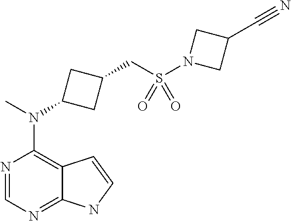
N1=CN=C2C(=C1N(C)C1CC(CS(N3CC(C#N)C3)(=O)=O)C1)C=CN2
